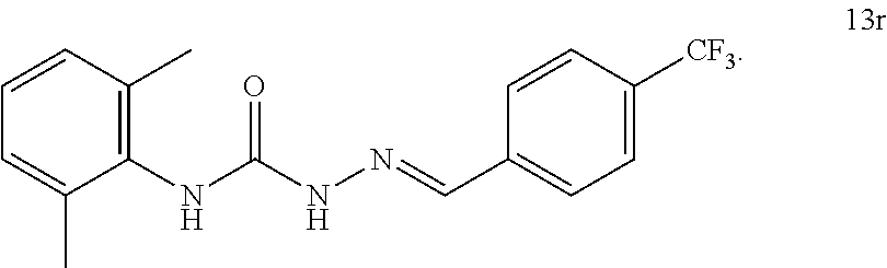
C1=CC=C(C)C(NC(NN=CC2=CC=C([CF3])C=C2)=O)=C1C
